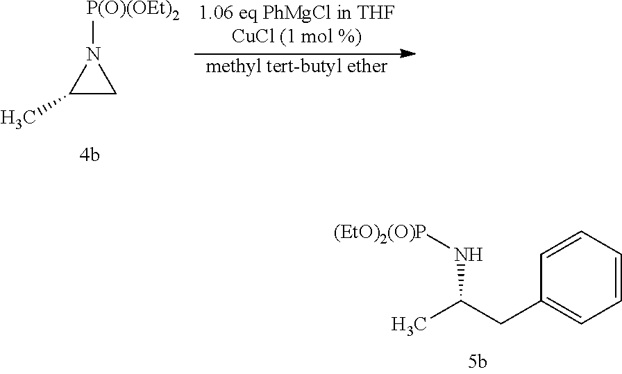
CC(CC1=CC=CC=C1)N[(EtO)2(O)P].C1(C)CN1[P(O)(OEt)2].[methyl tert-butyl ether]
